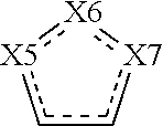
c1c[X7]:[X6]:[X5]1
